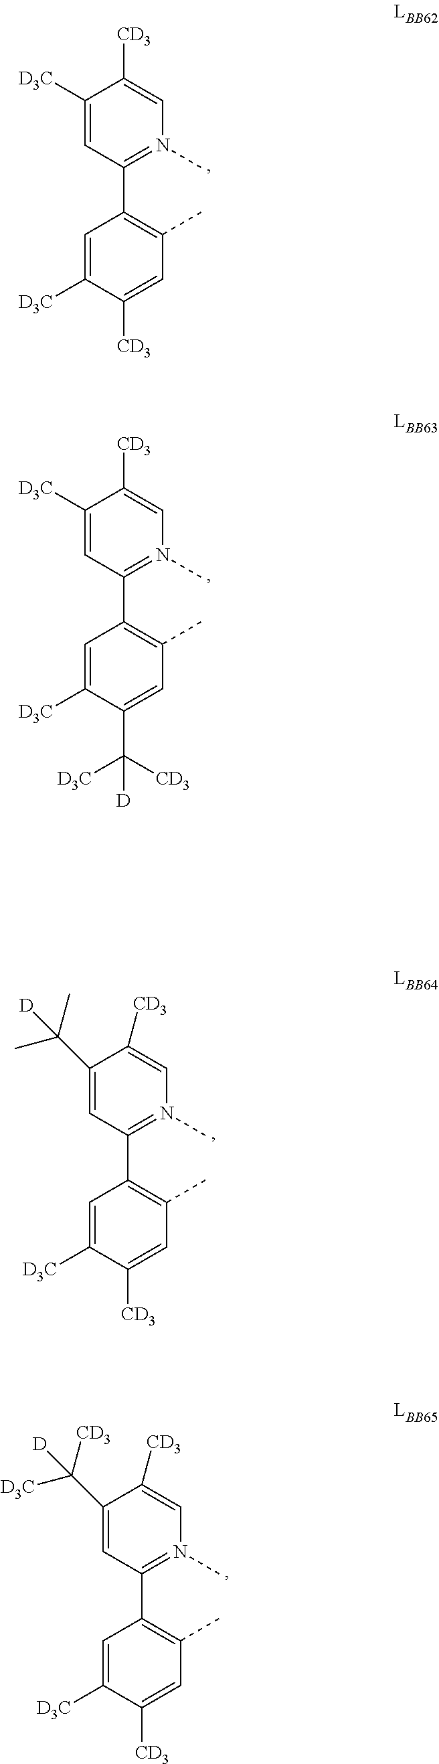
C1([D3C])=CC(C2=C(C)C=C([CD3])C([D3C])=C2)=N(C)C=C1[CD3].C1([D3C])=CC(C2=C(C)C=C(C([CD3])([D3C])[D])C([D3C])=C2)=N(C)C=C1[CD3].C1(C([D3C])([CD3])[D])=CC(C2=C(C)C=C([CD3])C([D3C])=C2)=N(C)C=C1[CD3].C1(C(C)(C)[D])=CC(C2=C(C)C=C([CD3])C([D3C])=C2)=N(C)C=C1[CD3]
